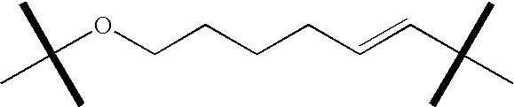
C(OCCCCC=CC(C)(C)C)(C)(C)C
